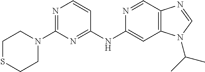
C1(N2CCSCC2)=NC=CC(NC2=CC3=C(C=N2)N=CN3C(C)C)=N1
